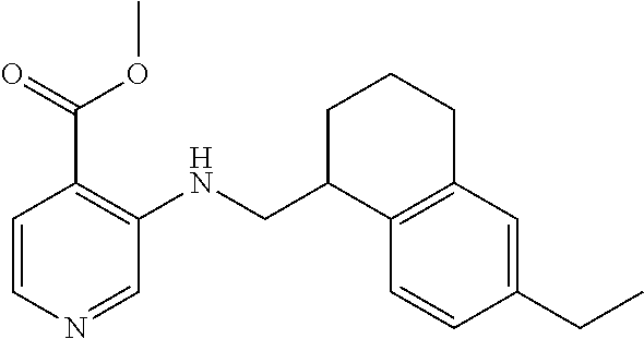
C1=CC(CC)=CC2=C1C(CNC1=C(C(OC)=O)C=CN=C1)CCC2
